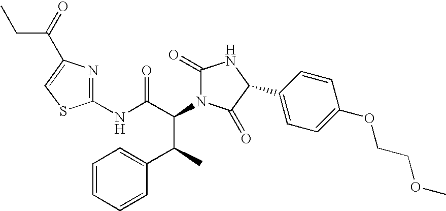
C1(NC(C(C(C2=CC=CC=C2)C)N2C(=O)NC(C3=CC=C(OCCOC)C=C3)C2=O)=O)=NC(C(CC)=O)=CS1
